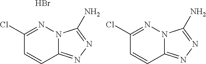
N12C(=NN=C1N)C=CC(Cl)=N2.Br.N12C(=NN=C1N)C=CC(Cl)=N2
